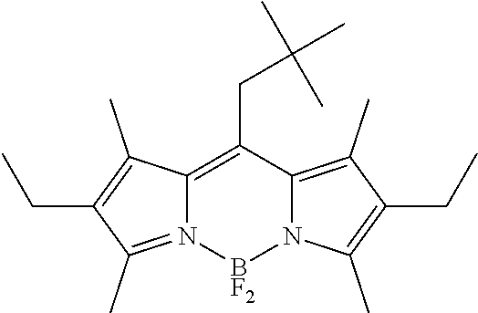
C(C1=C2N(=C(C)C(CC)=C2C)[BF2]N2C1=C(C)C(CC)=C2C)C(C)(C)C
